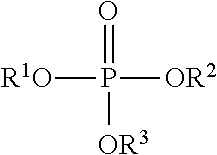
P([OR2])([R1O])(=O)[OR3]
